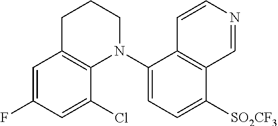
C1=C(F)C=C(Cl)C2=C1CCCN2C1=CC=C([SO2CF3])C2=C1C=CN=C2
